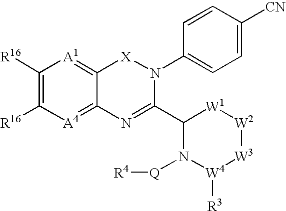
C1([R16])=C([R16])[A4]=C2C(=[A1]1)[X]N(C1=CC=C([CN])C=C1)C(C1N([Q][R4])[W4]([R3])[W3][W2][W1]1)=N2
